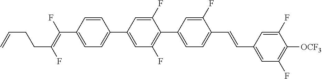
C1=CC(C2=CC(F)=C(C3=CC=C(C=CC4=CC(F)=C([OCF3])C(F)=C4)C(F)=C3)C(F)=C2)=CC=C1C(=C(F)CCC=C)F
